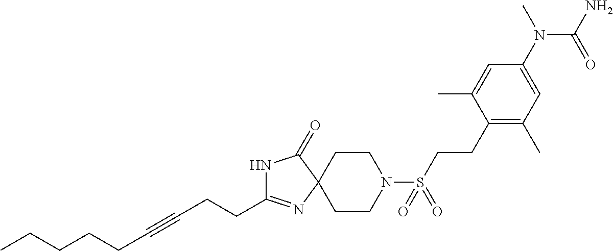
C(CCC1=NC2(C(=O)N1)CCN(S(CCC1=C(C)C=C(N(C(N)=O)C)C=C1C)(=O)=O)CC2)#CCCCCC
